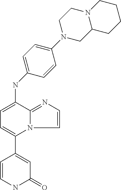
C1=CNC(=O)C=C1C1=CC=C(NC2=CC=C(N3CC4N(CC3)CCCC4)C=C2)C2=NC=CN12
